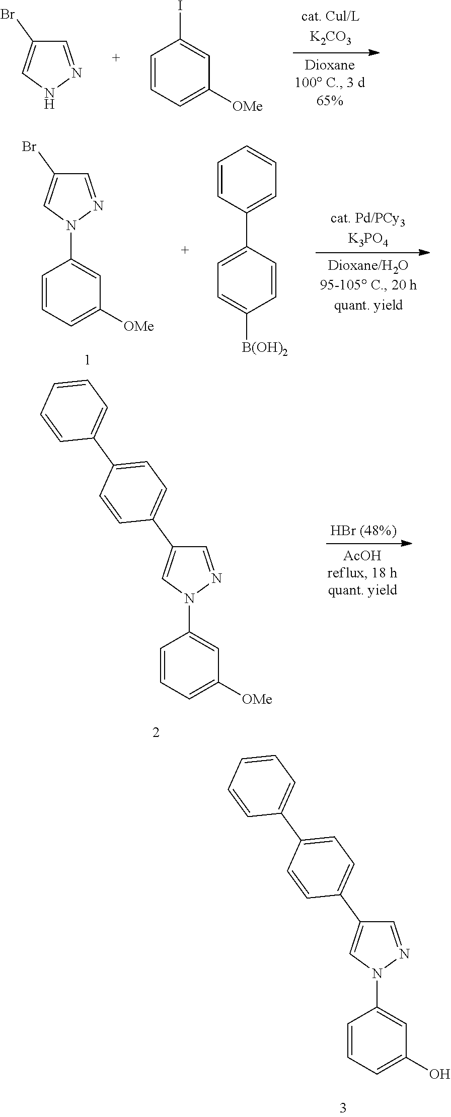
C1=NN(C2=CC(O)=CC=C2)C=C1C1=CC=C(C2=CC=CC=C2)C=C1.C1=NNC=C1Br.C1=CC=C([OMe])C=C1I.C1=NN(C2=CC([OMe])=CC=C2)C=C1Br.C1(C2=CC=C([B(OH)2])C=C2)=CC=CC=C1.C1=NN(C2=CC([OMe])=CC=C2)C=C1C1=CC=C(C2=CC=CC=C2)C=C1
